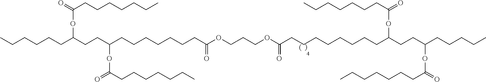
CCCCCCC(CCC(CCCCCCCC(OCCCOC(CCCCCCCCC(CCC(CCCCC)OC(CCCCCCC)=O)OC(=O)CCCCCCC)=O)=O)OC(=O)CCCCCCC)OC(CCCCCCC)=O
